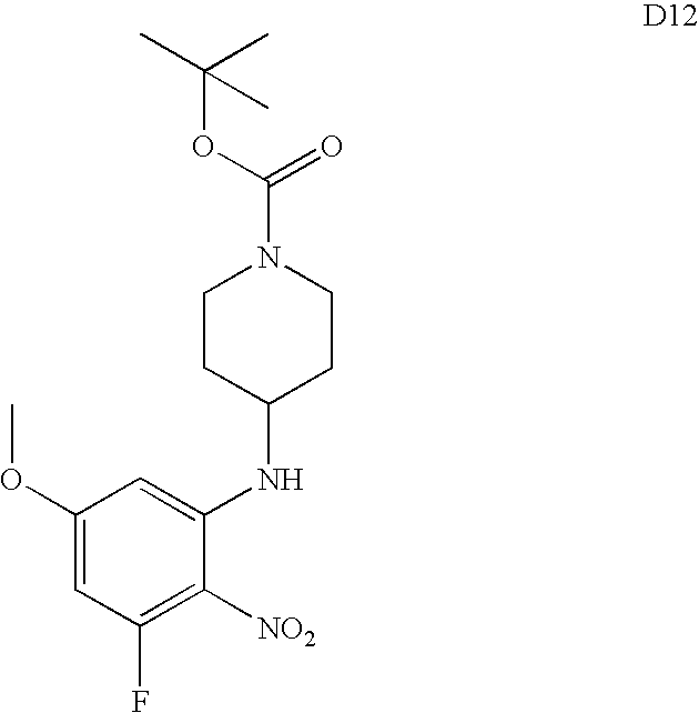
C1(OC)=CC(F)=C([NO2])C(NC2CCN(C(OC(C)(C)C)=O)CC2)=C1
